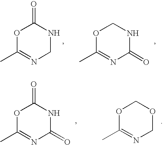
C1NC(=O)OC(C)=N1.C1(=O)NCOC(C)=N1.C1(=O)NC(=O)OC(C)=N1.C1OCOC(C)=N1
